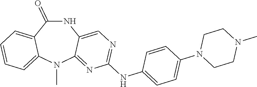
N1C(=O)C2=CC=CC=C2N(C)C2=NC(NC3=CC=C(N4CCN(C)CC4)C=C3)=NC=C12
